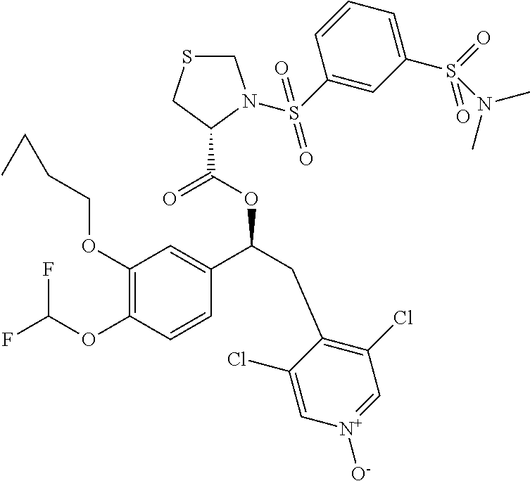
C1(OCCCC)=C(OC(F)F)C=CC(C(CC2=C(Cl)C=[N+]([O-])C=C2Cl)OC(=O)C2N(S(=O)(=O)C3=CC(S(=O)(=O)N(C)C)=CC=C3)CSC2)=C1
